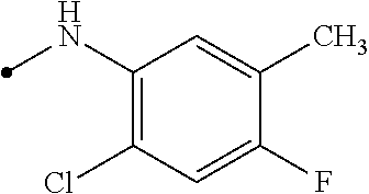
C1(NC)=C(Cl)C=C(F)C(C)=C1
